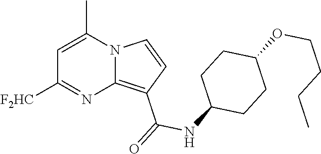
C12=C(C(=O)NC3CCC(OCCCC)CC3)C=CN1C(C)=CC([F2HC])=N2
